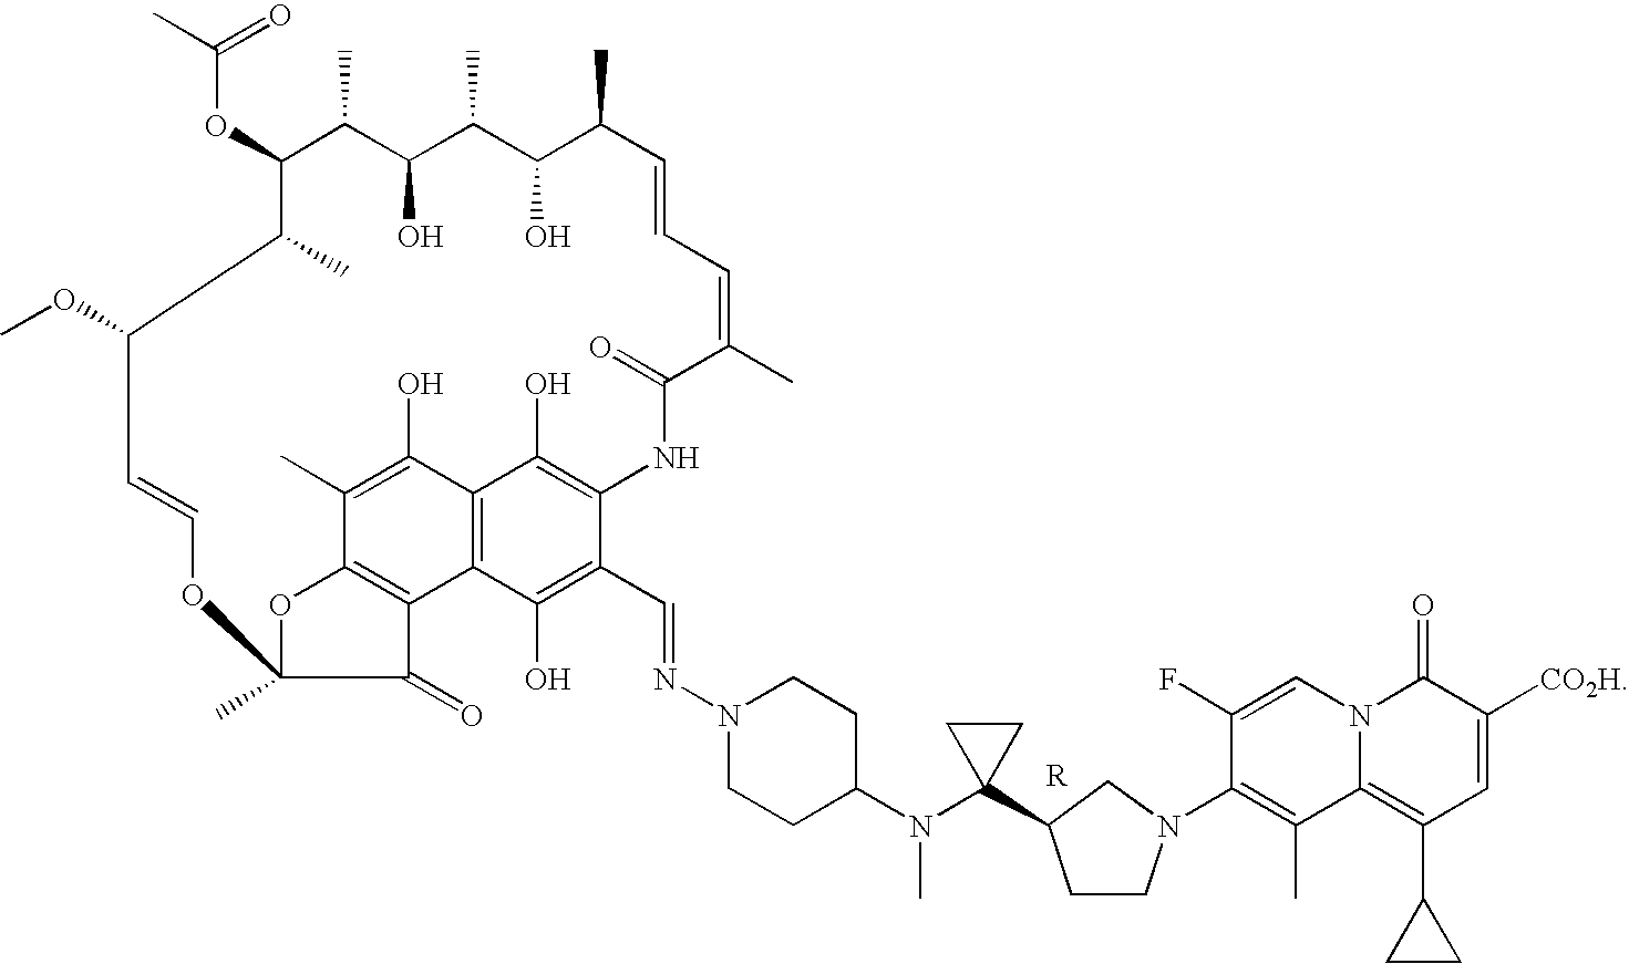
C1(OC(C)=O)C(C)C(O)C(C)C(O)C(C)C=CC=C(C)C(=O)NC2=C(O)C3=C(C(O)=C2C=NN2CCC(N(C4(C5CCN(C6=C(C)C7=C(C8CC8)C=C([CO2H])C(=O)N7C=C6F)C5)CC4)C)CC2)C2=C(C(C)=C3O)OC(C)(C2=O)OC=CC(OC)C1C
